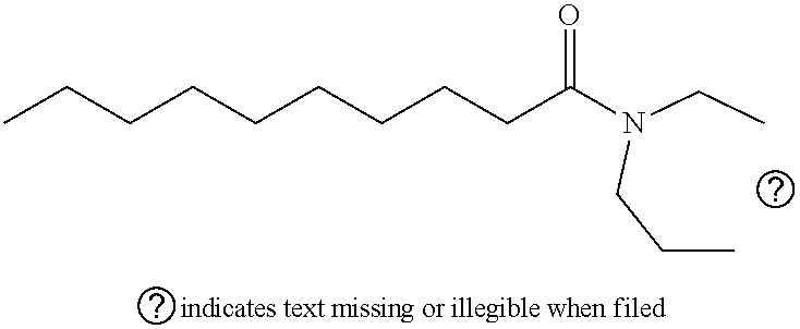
CCCCCCCCCC(N(CC)CCC)=O
